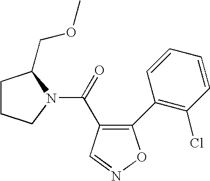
C1(C2=C(Cl)C=CC=C2)=C(C(=O)N2C(COC)CCC2)C=NO1
